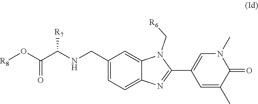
N1(C)C=C(C2=NC3=CC=C(CNC(C(O[R8])=O)[R7])C=C3N2C[R6])C=C(C)C1=O
